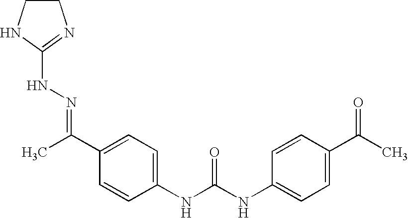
C1(NC(=O)NC2=CC=C(C(=O)C)C=C2)=CC=C(C(=NNC2=NCCN2)C)C=C1
